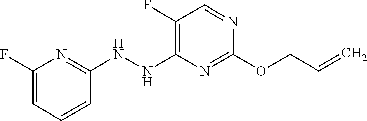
C(C=C)OC1=NC(NNC2=NC(F)=CC=C2)=C(F)C=N1
